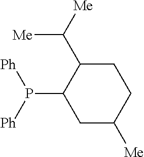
C1C([Me])CCC(C([Me])[Me])C1P([Ph])[Ph]
